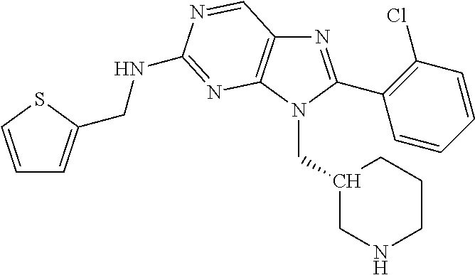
N1=C(C2=C(Cl)C=CC=C2)N(CC2CNCCC2)C2=C1C=NC(NCC1=CC=CS1)=N2
